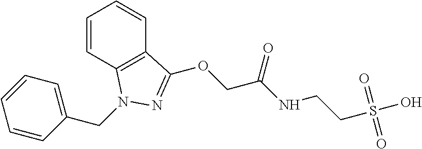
C1=CC2=C(C=C1)C(OCC(=O)NCCS(O)(=O)=O)=NN2CC1=CC=CC=C1
